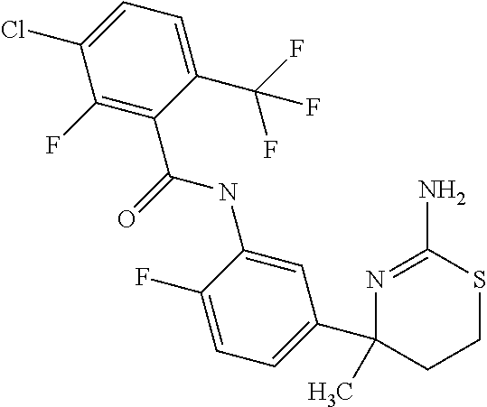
C1=C(NC(C2=C(F)C(Cl)=CC=C2C(F)(F)F)=O)C(F)=CC=C1C1(C)CCSC(N)=N1
